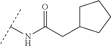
C(NC(CC1CCCC1)=O)(C)C
